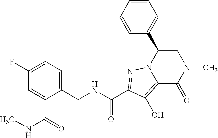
N(CC1=CC=C(F)C=C1C(NC)=O)C(C1=NN2C(C3=CC=CC=C3)CN(C)C(=O)C2=C1O)=O
